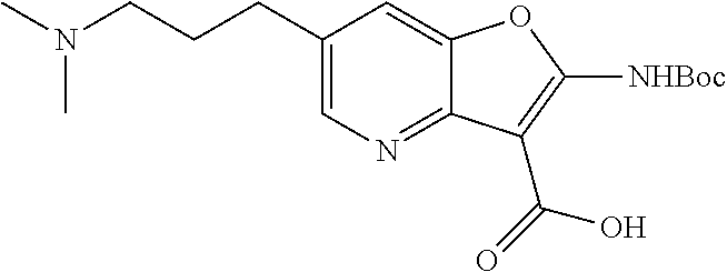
C1(CCCN(C)C)=CN=C2C(=C1)OC([NHBoc])=C2C(O)=O
